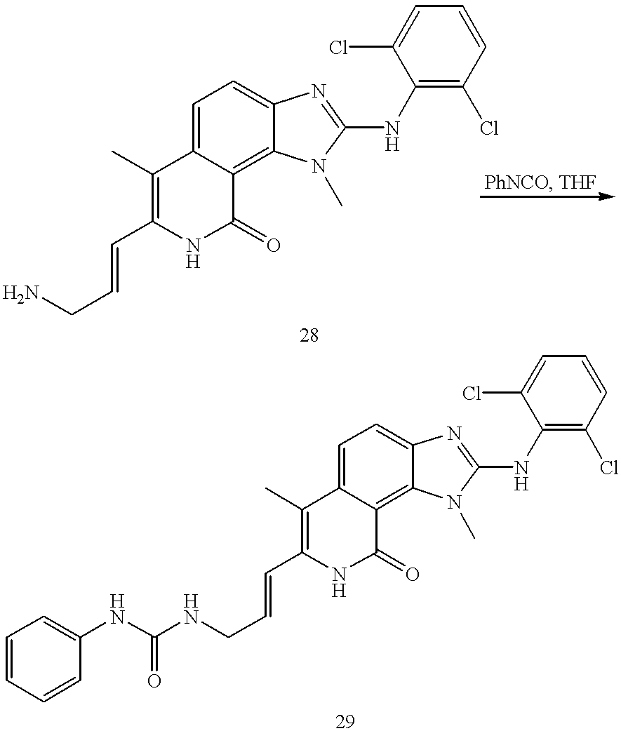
C1=C2C(=C3C(=C1)N=C(NC1=C(Cl)C=CC=C1Cl)N3C)C(=O)NC(C=CCN)=C2C.C1=C2C(=C3C(=C1)N=C(NC1=C(Cl)C=CC=C1Cl)N3C)C(=O)NC(C=CCNC(NC1=CC=CC=C1)=O)=C2C
